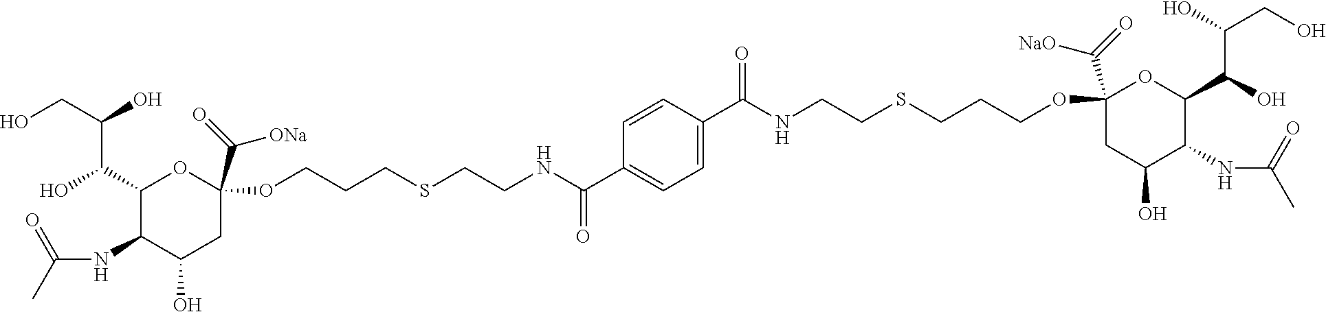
OCC(O)C(C1C(NC(C)=O)C(O)CC(OCCCSCCNC(C2=CC=C(C(NCCSCCCOC3(C(=O)[NaO])CC(O)C(NC(C)=O)C(C(O)C(O)CO)O3)=O)C=C2)=O)(C(=O)[ONa])O1)O
